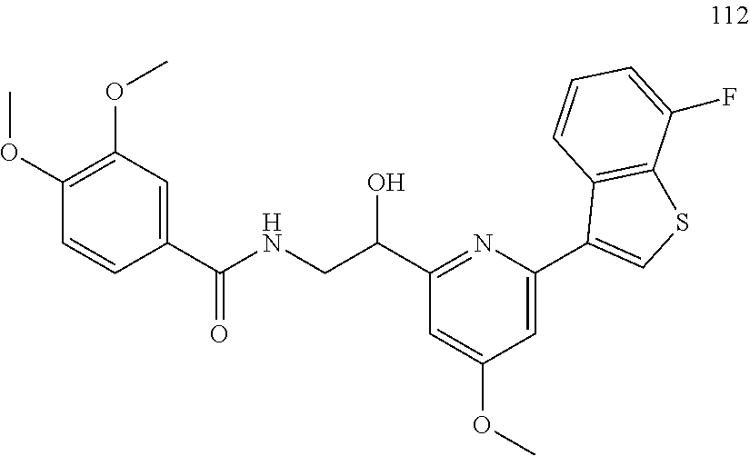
C1=CC(C(NCC(C2=NC(C3=CSC4=C3C=CC=C4F)=CC(OC)=C2)O)=O)=CC(OC)=C1OC
